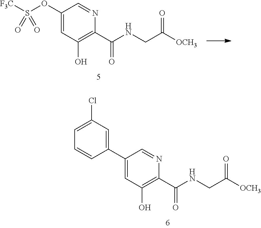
C1(OS([F3C])(=O)=O)=CC(O)=C(C(NCC([OCH3])=O)=O)N=C1.C1(C2=CC(Cl)=CC=C2)=CC(O)=C(C(NCC([OCH3])=O)=O)N=C1
